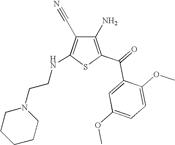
C1(N)=C(C(=O)C2=CC(OC)=CC=C2OC)SC(NCCN2CCCCC2)=C1C#N
